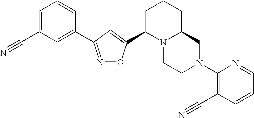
N1=C(C2=CC(C#N)=CC=C2)C=C(C2N3C(CCC2)CN(C2=C(C#N)C=CC=N2)CC3)O1
